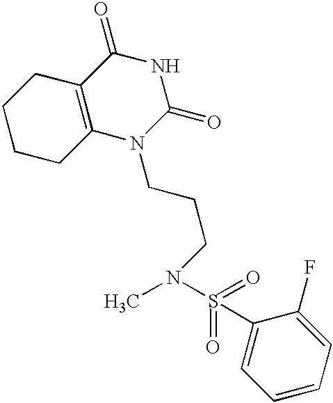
C1CCC2=C(C1)C(=O)NC(=O)N2CCCN(S(=O)(=O)C1=CC=CC=C1F)C
